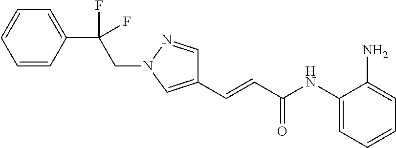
C(=CC(NC1=CC=CC=C1N)=O)C1=CN(CC(C2=CC=CC=C2)(F)F)N=C1
